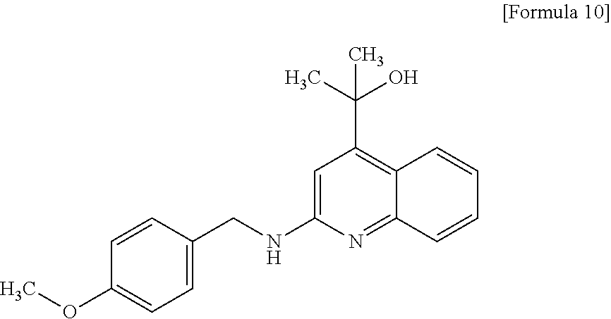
C1=C(NCC2=CC=C(OC)C=C2)N=C2C(=C1C(C)(O)C)C=CC=C2
